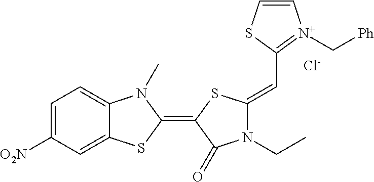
[Cl-].C1=C([O2N])C=C2C(=C1)N(C)C(=C1C(=O)N(CC)C(=CC3=[N+](C[Ph])C=CS3)S1)S2
